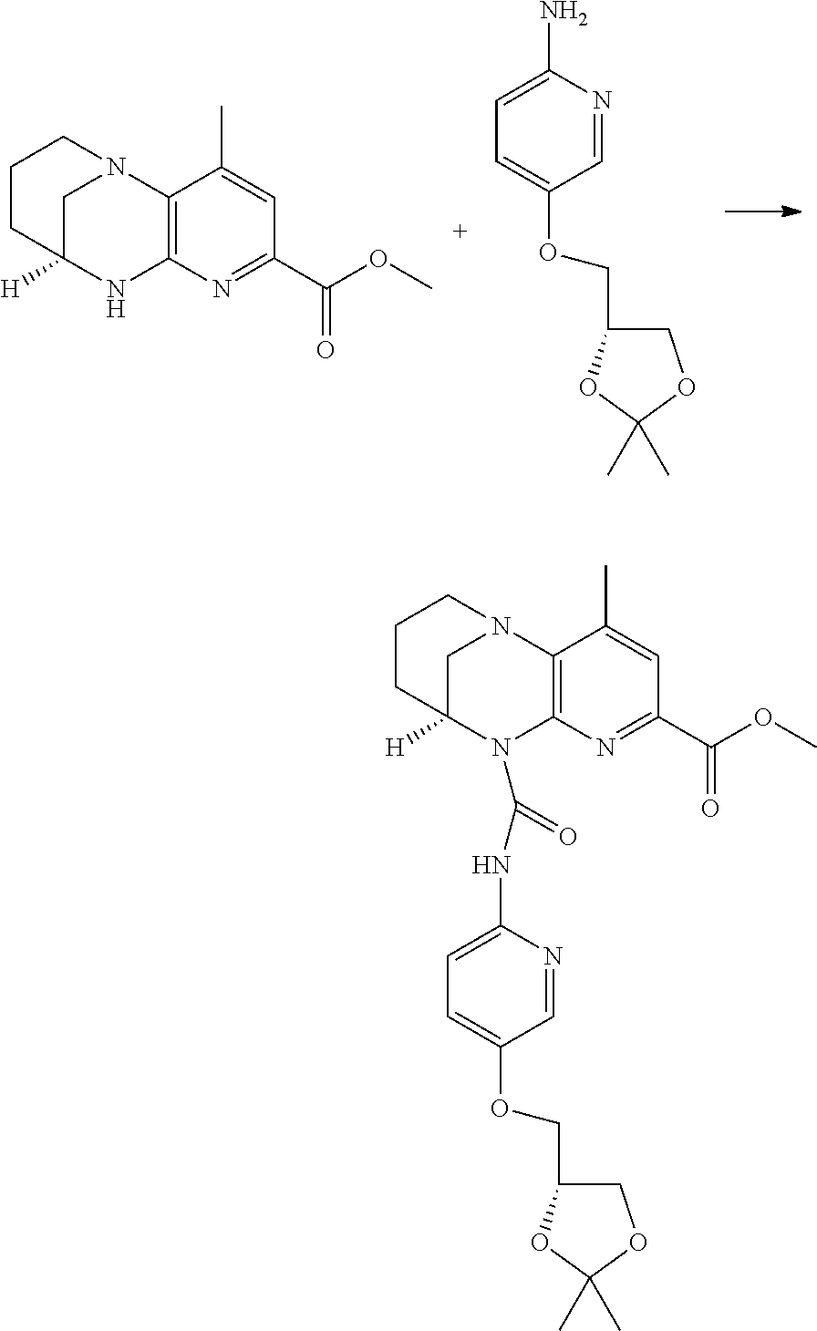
C12=C(N=C(C(OC)=O)C=C1C)NC1([H])CN2CCC1.C1=C(N)N=CC(OCC2COC(C)(C)O2)=C1.C12=C(N=C(C(OC)=O)C=C1C)N(C(NC1=CC=C(OCC3COC(C)(C)O3)C=N1)=O)C1([H])CN2CCC1
